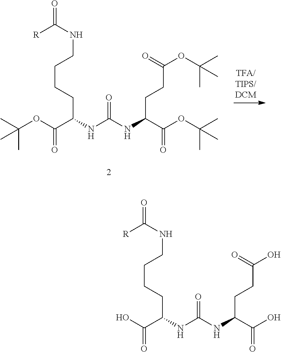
CC(OC(C(NC(NC(C(OC(C)(C)C)=O)CCC(OC(C)(C)C)=O)=O)CCCCNC([R])=O)=O)(C)C.OC(C(NC(NC(C(O)=O)CCC(O)=O)=O)CCCCNC([R])=O)=O
